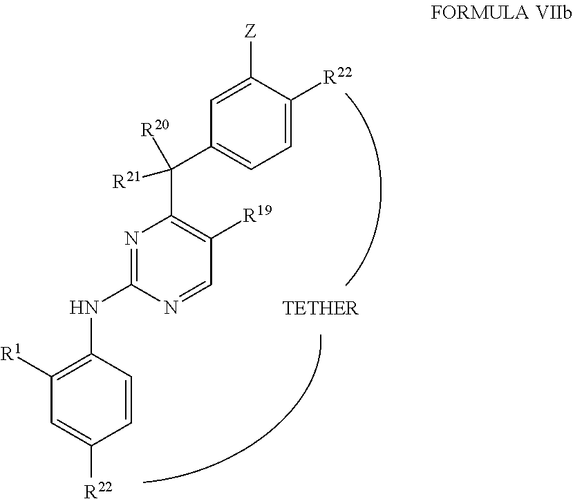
C1=NC(NC2=C([R1])C=C([R22])C=C2)=NC(C(C2=CC=C([R22])C([Z])=C2)([R20])[R21])=C1[R19]
